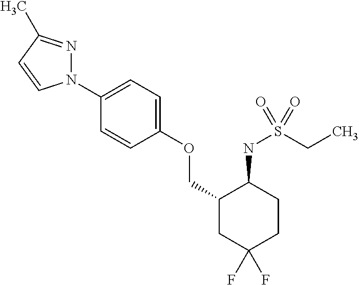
N1(C2=CC=C(OCC3CC(F)(F)CCC3NS(CC)(=O)=O)C=C2)N=C(C)C=C1
